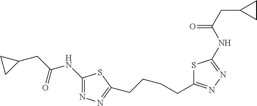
C1(NC(CC2CC2)=O)=NN=C(CCCCC2=NN=C(NC(CC3CC3)=O)S2)S1
